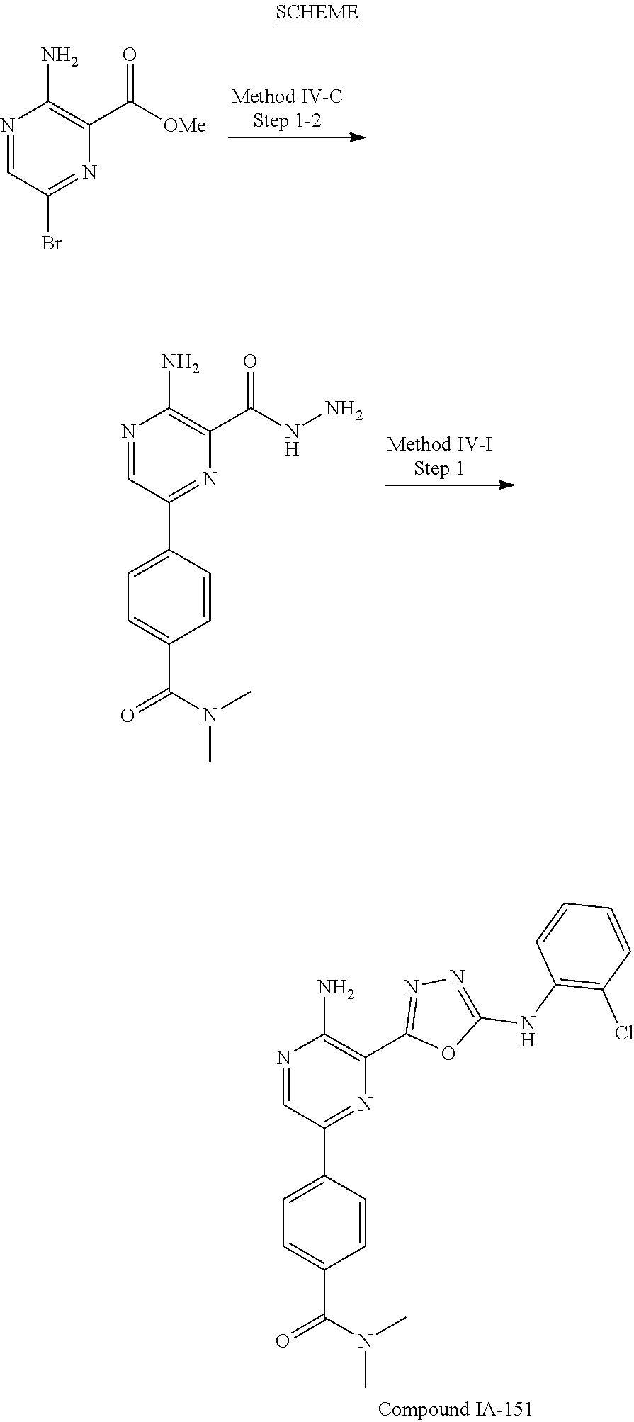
N1=CC(Br)=NC(C([OMe])=O)=C1N.N1=CC(C2=CC=C(C(=O)N(C)C)C=C2)=NC(C(NN)=O)=C1N.N1=CC(C2=CC=C(C(N(C)C)=O)C=C2)=NC(C2=NN=C(NC3=C(Cl)C=CC=C3)O2)=C1N
